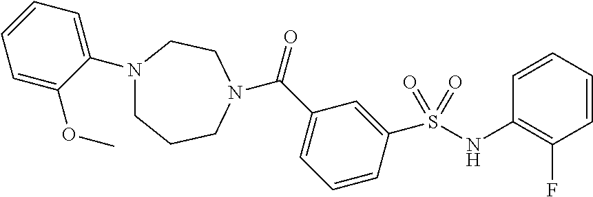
C1(S(NC2=C(F)C=CC=C2)(=O)=O)=CC(C(=O)N2CCCN(C3=CC=CC=C3OC)CC2)=CC=C1
